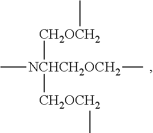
C[NCHCH2OCH2]([CH2OCH2]C)(C)[CH2OCH2]C
